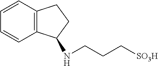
C1=CC=CC2=C1CCC2NCCC[SO3H]
